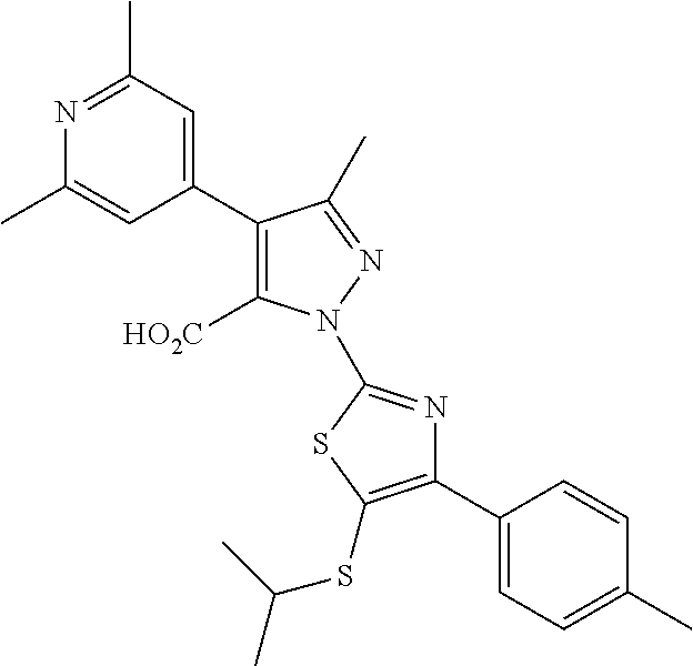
C1(C2=C([HO2C])N(C3=NC(C4=CC=C(C)C=C4)=C(SC(C)C)S3)N=C2C)=CC(C)=NC(C)=C1
